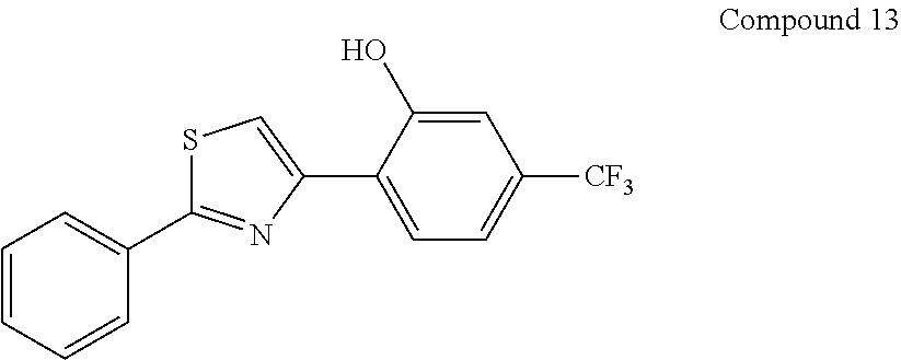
C1=CC=CC(C2=NC(C3=CC=C([CF3])C=C3O)=CS2)=C1
